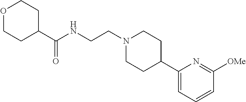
C(NCCN1CCC(C2=CC=CC([OMe])=N2)CC1)(=O)C1CCOCC1
